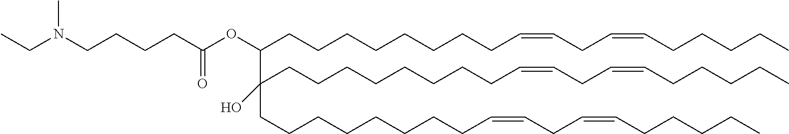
N(CCCCC(OC(CCCCCCCCC=CCC=CCCCCC)C(CCCCCCCCC=CCC=CCCCCC)(CCCCCCCCC=CCC=CCCCCC)O)=O)(CC)C
